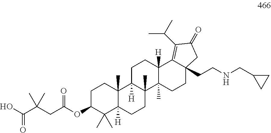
OC(C(CC(OC1C(C)(C)C2([H])C(C)(CC1)C1([H])C(C)(CC2)C2(C)C([H])(CC1)C1=C(C(C)C)C(=O)CC1(CCNCC1CC1)CC2)=O)(C)C)=O
